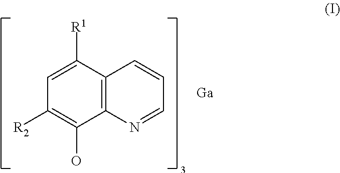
C12=C(C([R1])=CC([R2])=C1O)C=CC=N2.[Ga]
